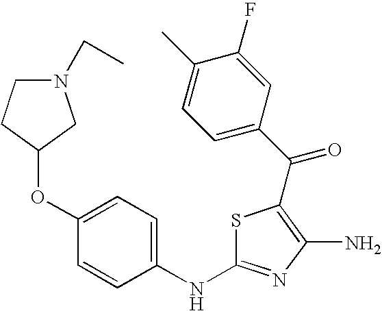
S1C(NC2=CC=C(OC3CN(CC)CC3)C=C2)=NC(N)=C1C(=O)C1=CC=C(C)C(F)=C1
